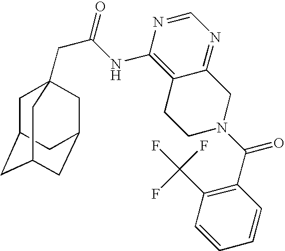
C1C2CC3CC(CC1(CC(=O)NC1=C4C(=NC=N1)CN(C(C1=C(C(F)(F)F)C=CC=C1)=O)CC4)C3)C2
